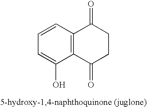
C1=C(O)C2=C(C=C1)C(=O)CCC2=O
